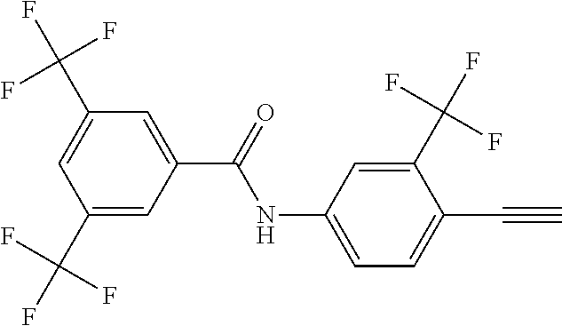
C1(C(F)(F)F)=CC(C(=O)NC2=CC=C(C#C)C(C(F)(F)F)=C2)=CC(C(F)(F)F)=C1
